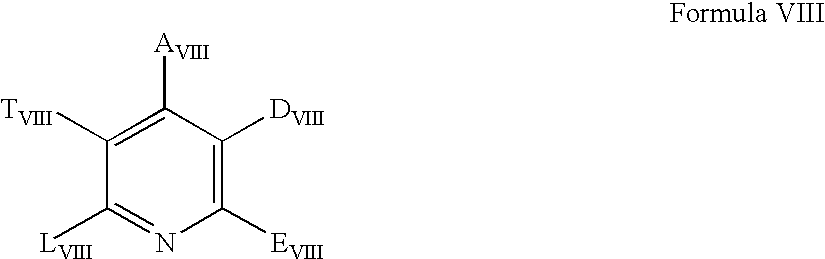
C1([TVIII])=C([AVIII])C([DVIII])=C([EVIII])N=C1[LVIII]
